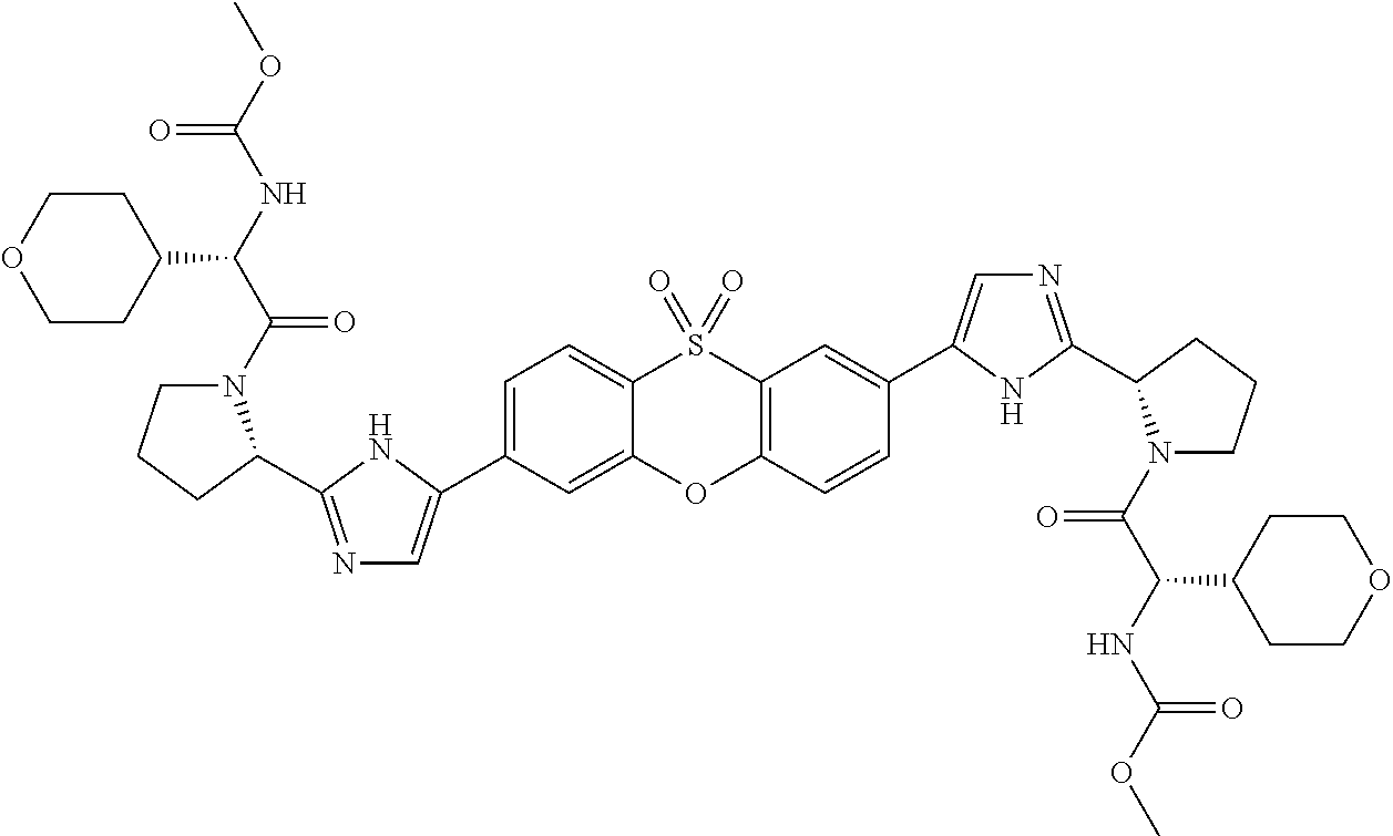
C1(C2=CN=C(C3N(C(=O)C(C4CCOCC4)NC(=O)OC)CCC3)N2)=CC=C2S(=O)(=O)C3=C(C=CC(C4=CN=C(C5N(C(=O)C(NC(=O)OC)C6CCOCC6)CCC5)N4)=C3)OC2=C1
